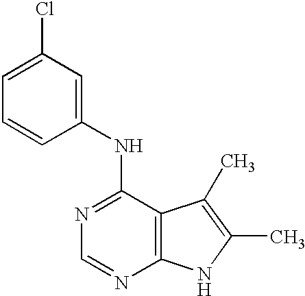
N1=C(NC2=CC(Cl)=CC=C2)C2=C(N=C1)NC(C)=C2C
